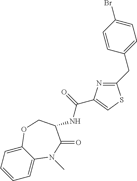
C1=CC=C2C(=C1)N(C)C(=O)C(NC(C1=CSC(CC3=CC=C(Br)C=C3)=N1)=O)CO2
